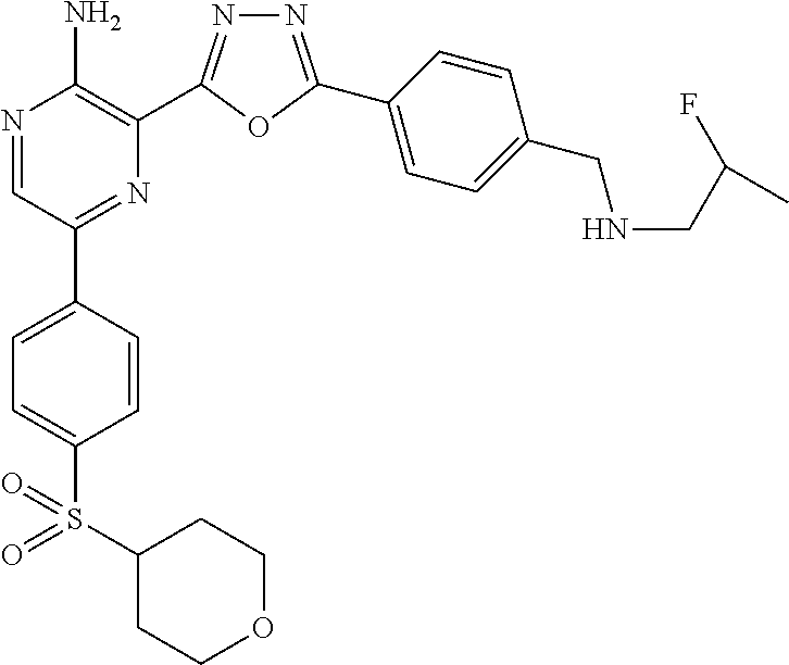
N1=C(C2=CC=C(CNCC(F)C)C=C2)OC(C2=C(N)N=CC(C3=CC=C(S(=O)(=O)C4CCOCC4)C=C3)=N2)=N1
